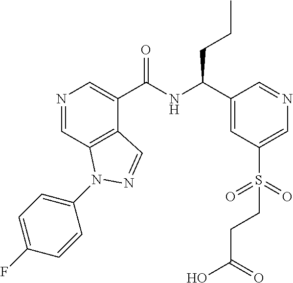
N1=CC2=C(C(C(NC(C3=CC(S(=O)(=O)CCC(=O)O)=CN=C3)CCC)=O)=C1)C=NN2C1=CC=C(F)C=C1
